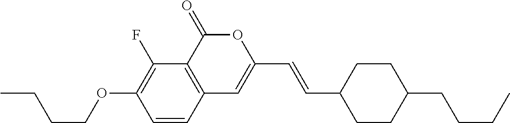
C1=CC2=C(C(F)=C1OCCCC)C(=O)OC(C=CC1CCC(CCCC)CC1)=C2
